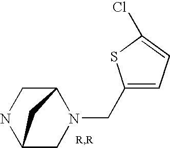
C12CN(CC3=CC=C(Cl)S3)C(CN1)C2
